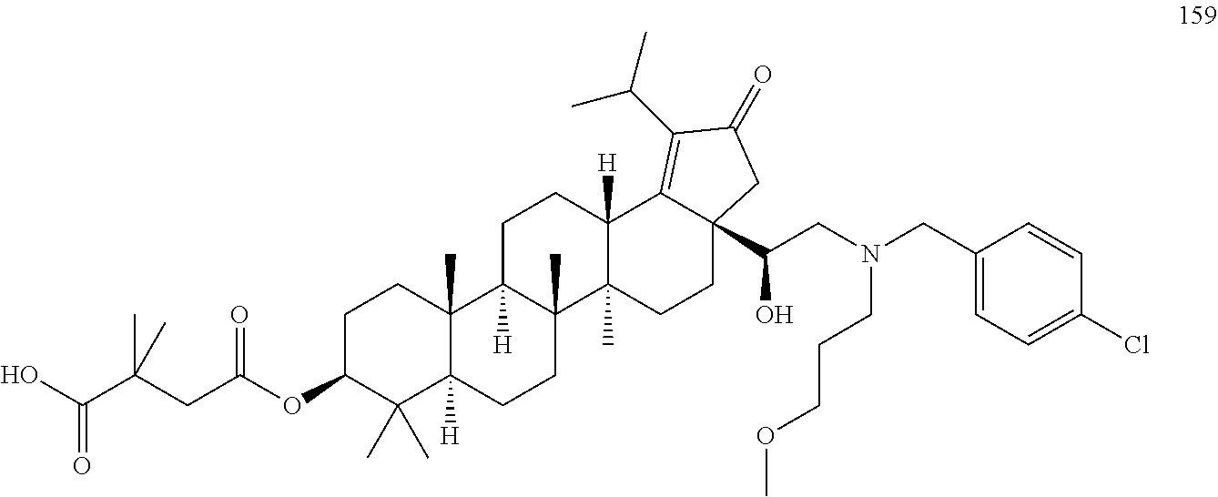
C1C(OC(CC(C(=O)O)(C)C)=O)C(C)(C)C2([H])C(C)(C1)C1([H])C(C)(CC2)C2(C)C([H])(CC1)C1=C(C(C)C)C(=O)CC1(C(CN(CC1=CC=C(Cl)C=C1)CCCOC)O)CC2
